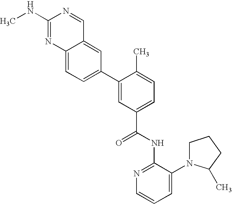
C1(NC)=NC2=CC=C(C3=CC(C(NC4=NC=CC=C4N4CCCC4C)=O)=CC=C3C)C=C2C=N1
